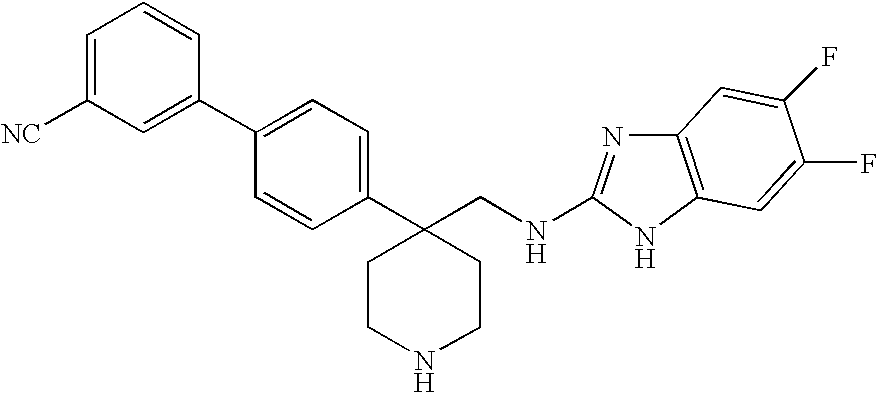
C1=C([NC])C=C(C2=CC=C(C3(CNC4=NC5=C(N4)C=C(F)C(F)=C5)CCNCC3)C=C2)C=C1
